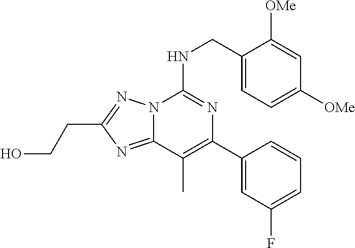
C1(CNC2=NC(C3=CC(F)=CC=C3)=C(C)C3=NC(CCO)=NN23)=CC=C([OMe])C=C1[OMe]
